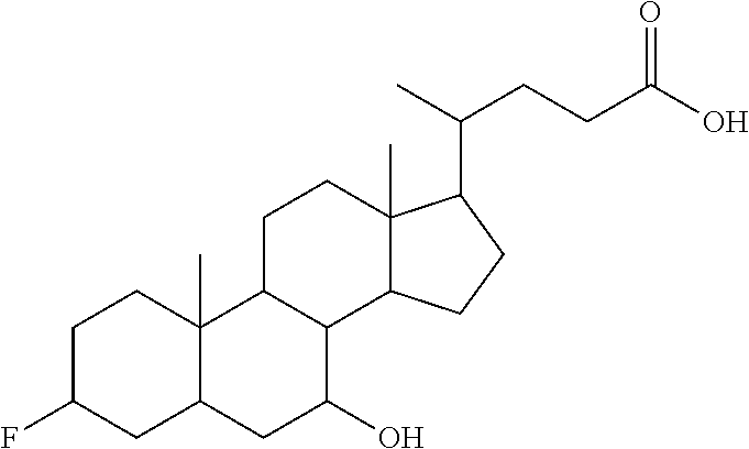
C1C(F)CC2C(C)(C1)C1C(C(O)C2)C2C(C)(CC1)C(C(C)CCC(O)=O)CC2
